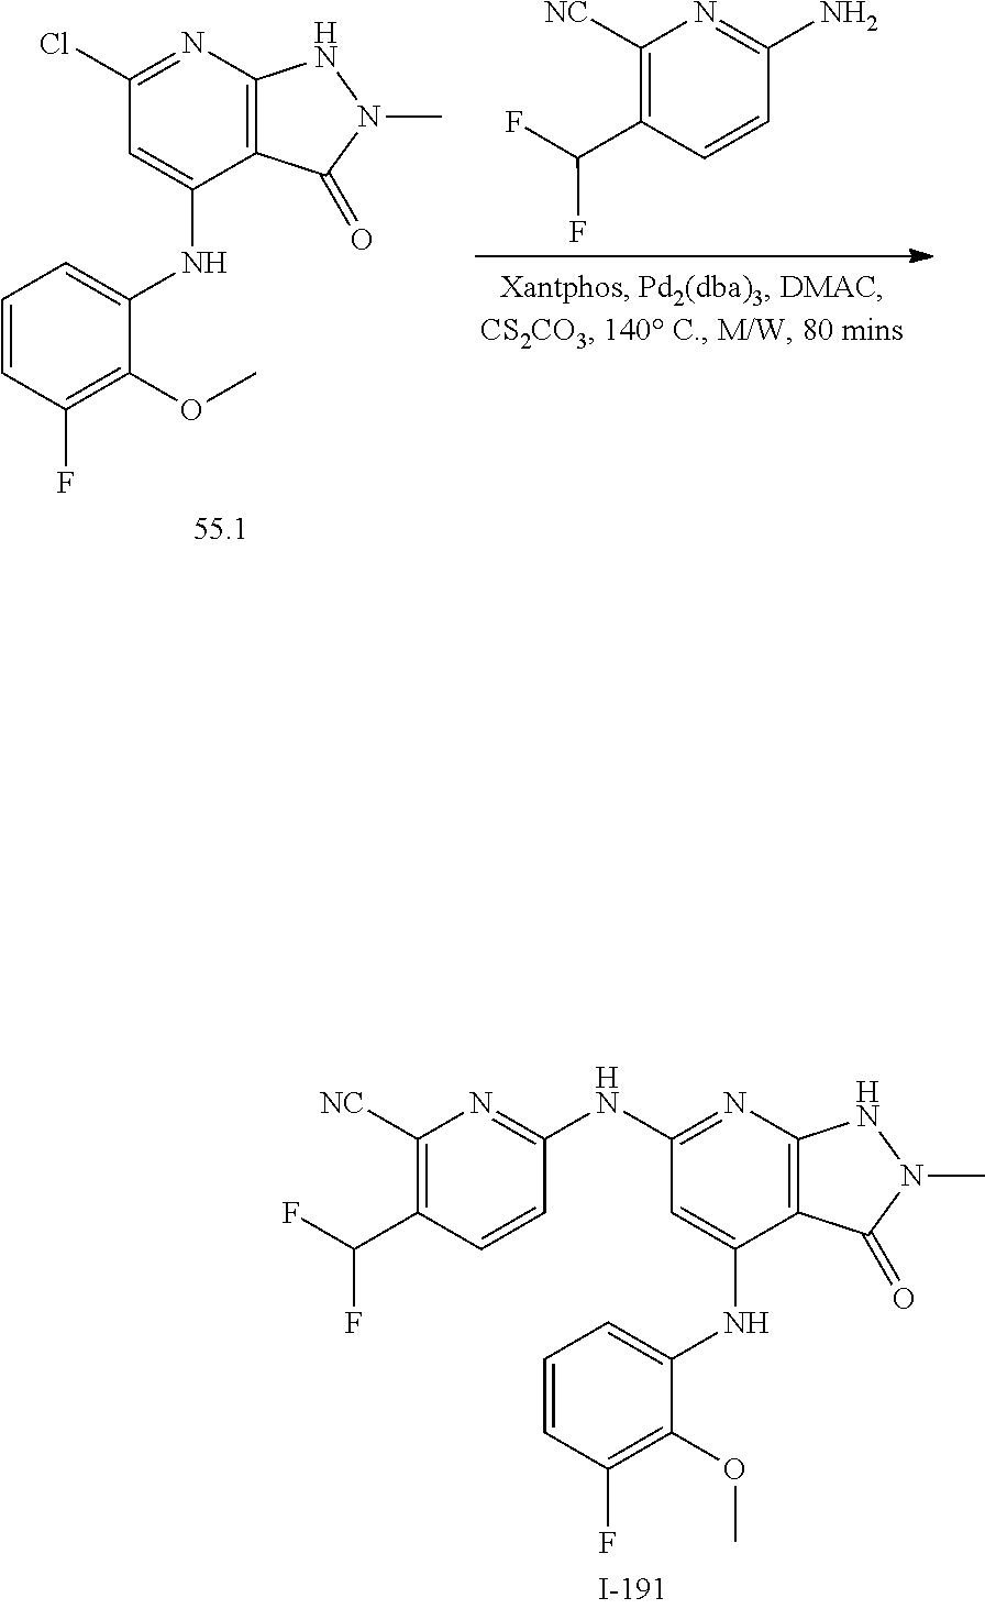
C1=CC(F)=C(OC)C(NC2=CC(NC3=NC([NC])=C(C(F)F)C=C3)=NC3=C2C(=O)N(C)N3)=C1.C1=CC(F)=C(OC)C(NC2=CC(Cl)=NC3=C2C(=O)N(C)N3)=C1.C1=CC(C(F)F)=C([NC])N=C1N
